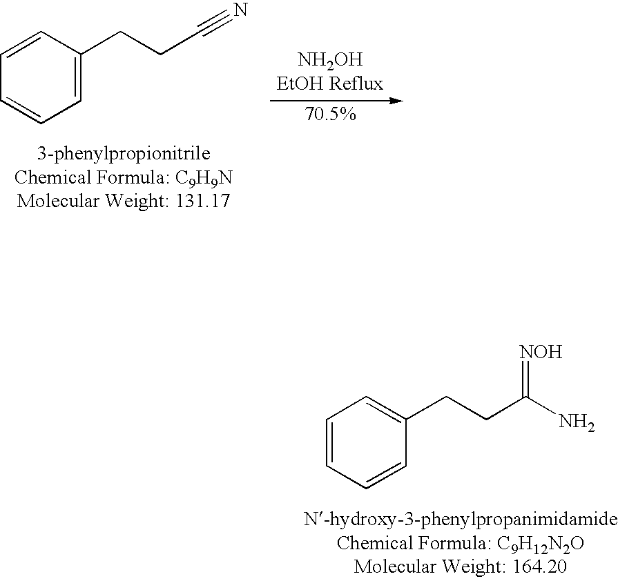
C1=CC=CC=C1CCC(N)=[NOH].C1=C(CCC#N)C=CC=C1
